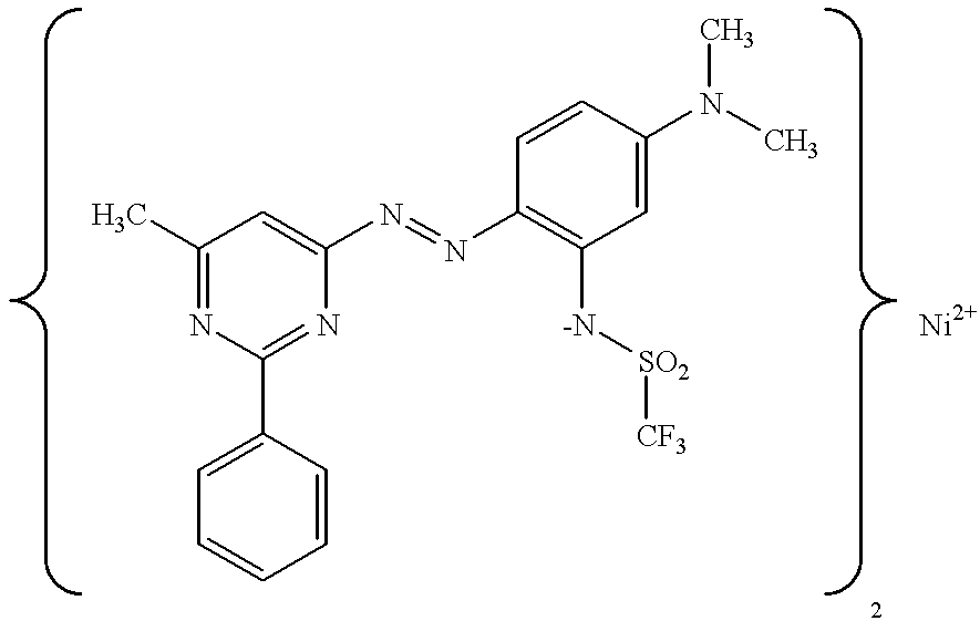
C1(C)=NC(C2=CC=CC=C2)=NC(N=NC2=C([-N][SO2][CF3])C=C(N(C)C)C=C2)=C1
